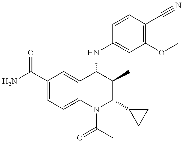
C1(C(=O)N)=CC=C2C(=C1)C(NC1=CC(OC)=C(C#N)C=C1)C(C)C(C1CC1)N2C(C)=O
